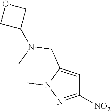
C1([NO2])=NN(C)C(CN(C)C2COC2)=C1
